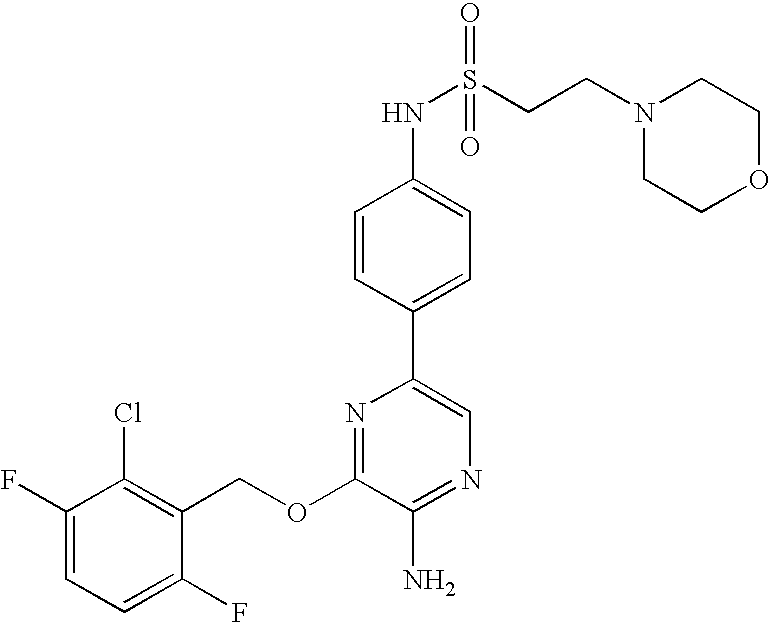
C1(OCC2=C(Cl)C(F)=CC=C2F)=NC(C2=CC=C(NS(CCN3CCOCC3)(=O)=O)C=C2)=CN=C1N
